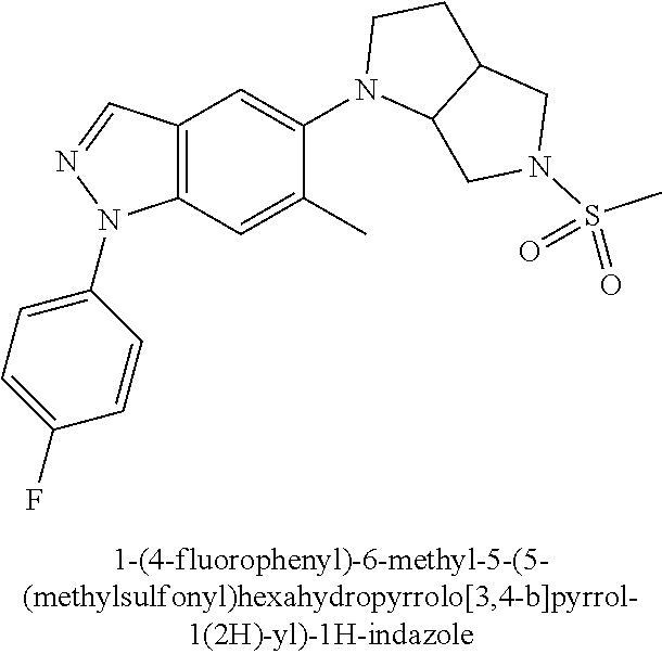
N1(C2=CC3=C(C=C2C)N(C2=CC=C(F)C=C2)N=C3)C2C(CC1)CN(S(C)(=O)=O)C2
